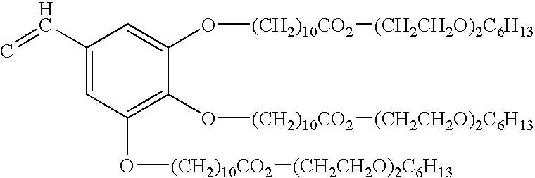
C1(C=C)=CC(O[(CH2)10CO2][(CH2CH2O)2C6H13])=C(O[(CH2)10CO2][(CH2CH2O)2C6H13])C(O[(CH2)10CO2][(CH2CH2O)2C6H13])=C1
